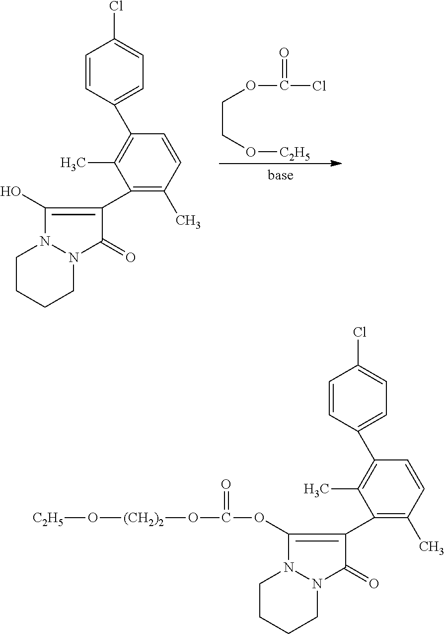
C1CCCN2N1C(O)=C(C1=C(C)C=CC(C3=CC=C(Cl)C=C3)=C1C)C2=O.C(CO[C2H5])OC(=O)Cl.C1CCCN2N1C(OC(=O)O[(CH2)2]O[C2H5])=C(C1=C(C)C=CC(C3=CC=C(Cl)C=C3)=C1C)C2=O
